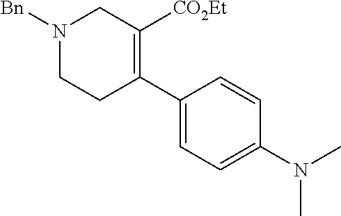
C1(C2=C([CO2Et])CN([Bn])CC2)=CC=C(N(C)C)C=C1
